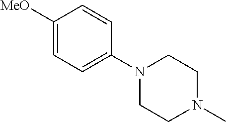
C1N(C)CCN(C2=CC=C([MeO])C=C2)C1
